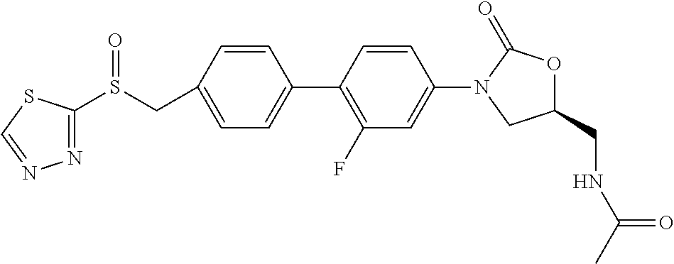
C1(CS(C2=NN=CS2)=O)=CC=C(C2=C(F)C=C(N3CC(CNC(C)=O)OC3=O)C=C2)C=C1
